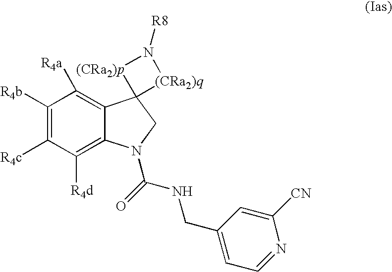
C1([R4b])=C([R4c])C([R4d])=C2C(=C1[R4a])C1(CN2C(NCC2=CC=NC([CN])=C2)=O)[(CRa2)q]N([R8])[(CRa2)p]1
